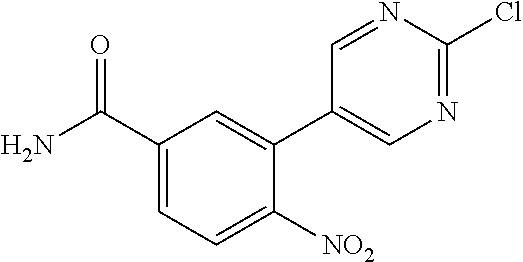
C1=C(C(N)=O)C=C(C2=CN=C(Cl)N=C2)C([NO2])=C1
